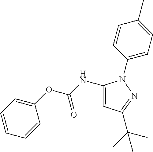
C1(NC(=O)OC2=CC=CC=C2)=CC(C(C)(C)C)=NN1C1=CC=C(C)C=C1
